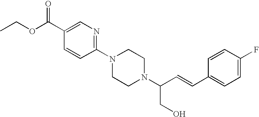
CCOC(C1=CN=C(N2CCN(C(C=CC3=CC=C(F)C=C3)CO)CC2)C=C1)=O
